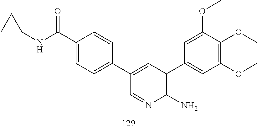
COC1=C(OC)C=C(C2=C(N)N=CC(C3=CC=C(C(NC4CC4)=O)C=C3)=C2)C=C1OC
